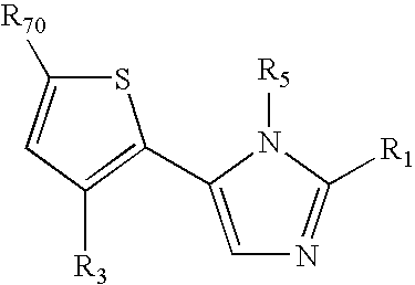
C1=C(C2=C([R3])C=C([R70])S2)N([R5])C([R1])=N1
